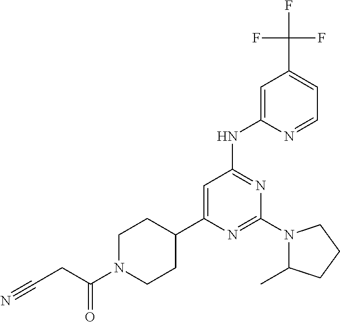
C1N(C(CC#N)=O)CCC(C2=CC(NC3=CC(C(F)(F)F)=CC=N3)=NC(N3C(C)CCC3)=N2)C1
